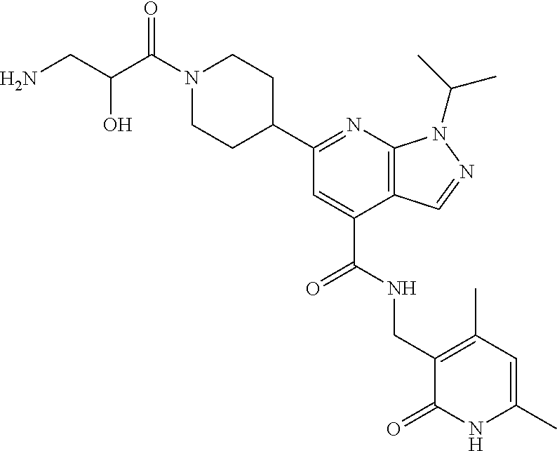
C(C1=CC(C2CCN(C(C(CN)O)=O)CC2)=NC2=C1C=NN2C(C)C)(NCC1=C(C)C=C(C)NC1=O)=O
